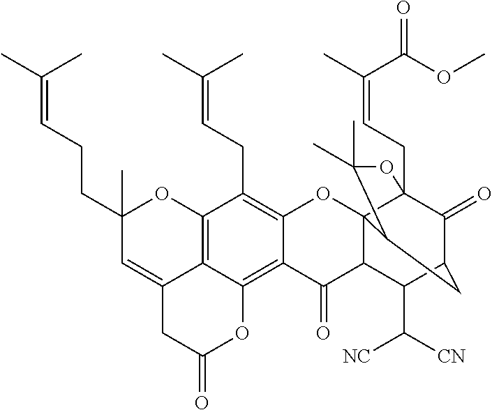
C12=C3C(=CC(CCC=C(C)C)(C)O1)CC(=O)OC3=C1C(=C2CC=C(C)C)OC23C4(CC=C(C)C(OC)=O)C(=O)C(C(C([NC])[CN])C2C1=O)CC3C(C)(C)O4
